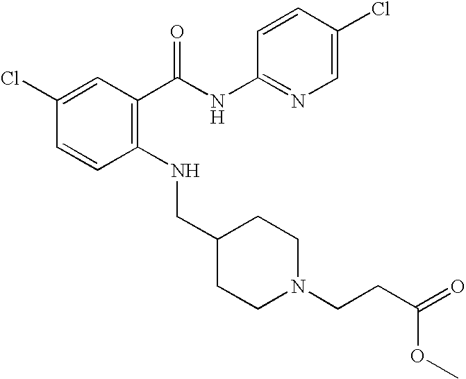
C1(Cl)=CC(C(NC2=NC=C(Cl)C=C2)=O)=C(NCC2CCN(CCC(=O)OC)CC2)C=C1
